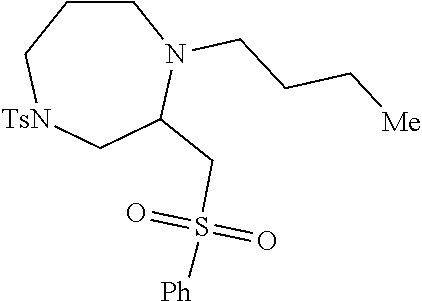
C1CC[TsN]CC(CS([Ph])(=O)=O)N1CCC[Me]
